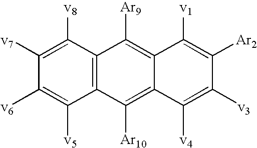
C12=C(C([v8])=C([v7])C([v6])=C1[v5])C([Ar9])=C1C(=C2[Ar10])C([v4])=C([v3])C([Ar2])=C1[v1]
